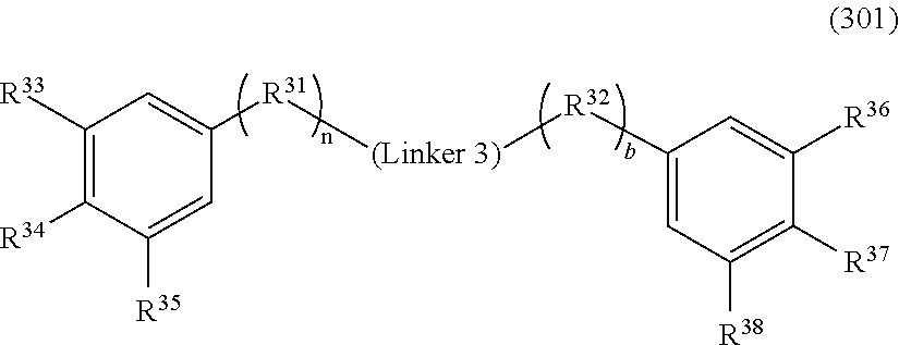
C1([R33])=C([R34])C([R35])=CC([R31][(Linker 3)][R32]C2=CC([R38])=C([R37])C([R36])=C2)=C1
